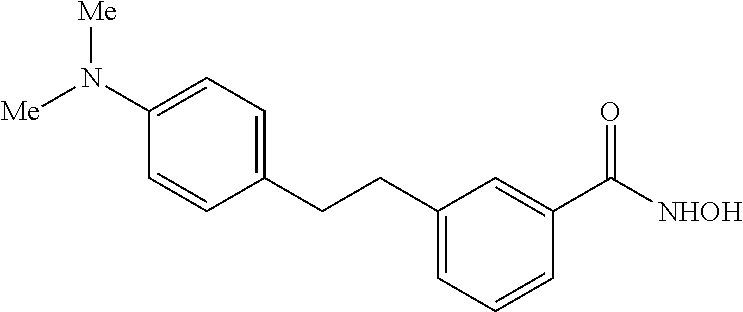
C1(N([Me])[Me])=CC=C(CCC2=CC=CC(C([NHOH])=O)=C2)C=C1
